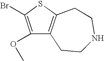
C1(OC)=C(Br)SC2=C1CCNCC2
